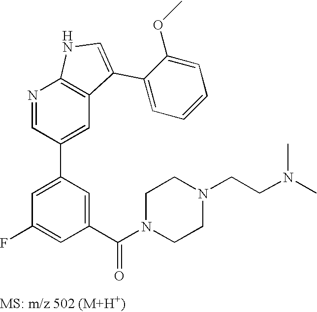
N1=CC(C2=CC(F)=CC(C(N3CCN(CCN(C)C)CC3)=O)=C2)=CC2=C1NC=C2C1=CC=CC=C1OC
